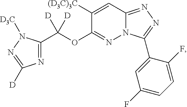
N1=C(C(OC2=NN3C(=NN=C3C3=CC(F)=CC=C3F)C=C2[(D3C)3C])([D])[D])N([D3C])N=C1[D]
